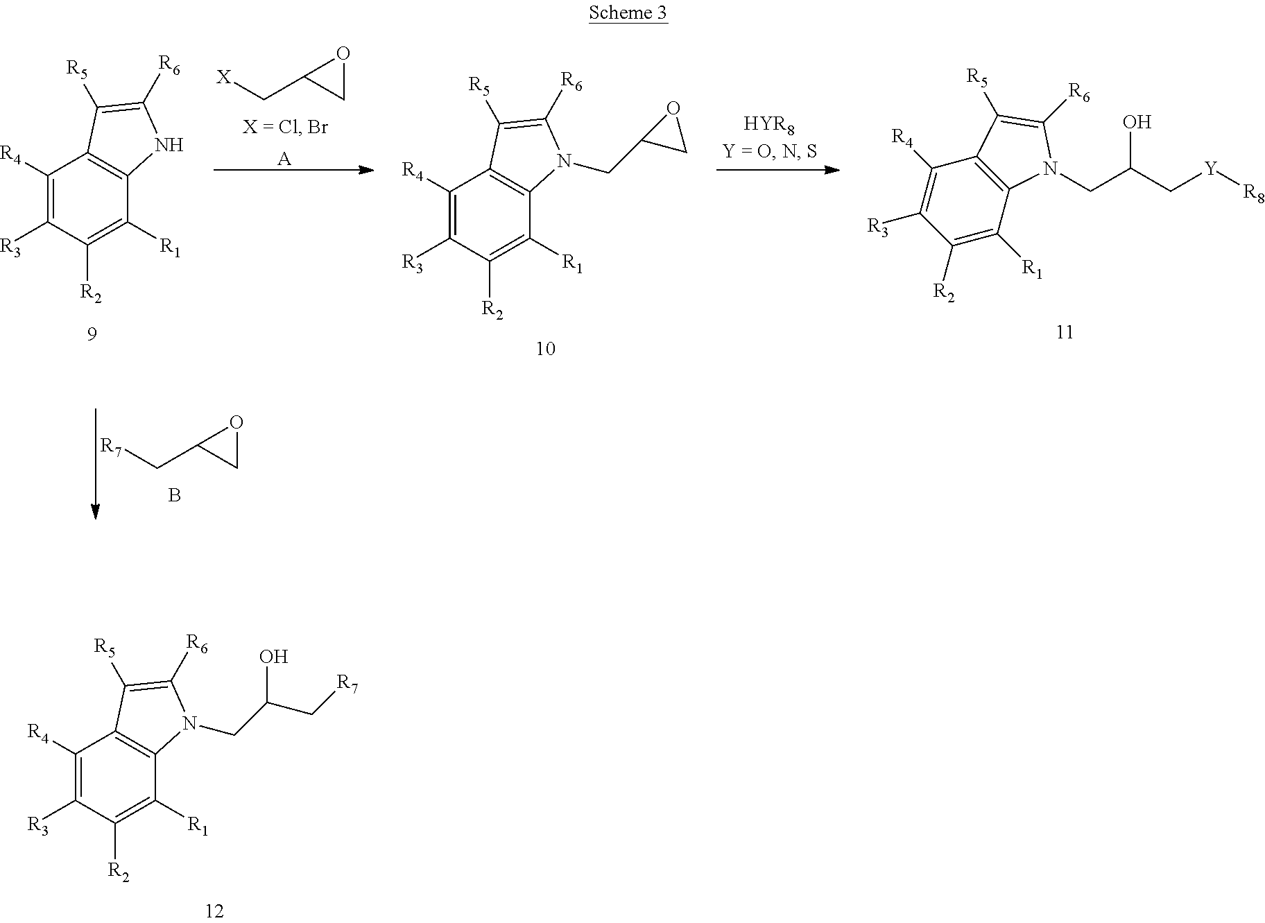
C1([R4])=C([R3])C([R2])=C([R1])C2=C1C([R5])=C([R6])N2CC(C[R7])O.[X]CC1CO1.[A].C1([R4])=C([R3])C([R2])=C([R1])C2=C1C([R5])=C([R6])N2.[R7]CC1CO1.B.C1([R4])=C([R3])C([R2])=C([R1])C2=C1C([R5])=C([R6])N2CC1CO1.C1([R2])=C([R1])C2=C(C([R4])=C1[R3])C([R5])=C([R6])N2CC(C[Y][R8])O
